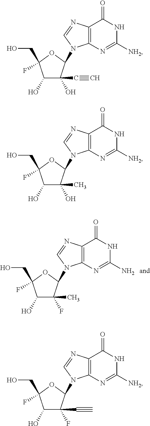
C1(O)C(F)(C)C(N2C3=C(C(=O)NC(N)=N3)N=C2)OC1(CO)F.C1(O)C(O)(C#C)C(N2C3=C(C(=O)NC([NH2])=N3)N=C2)OC1(CO)F.C1(O)C(O)(C)C(N2C3=C(C(=O)NC([NH2])=N3)N=C2)OC1(CO)F.C1(O)C(F)(C#C)C(N2C3=C(C(=O)NC([NH2])=N3)N=C2)OC1(CO)F
